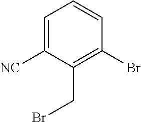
C1=C([NC])C(CBr)=C(Br)C=C1
